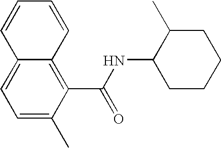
C12=CC=C(C)C(C(NC3CCCCC3C)=O)=C1C=CC=C2
